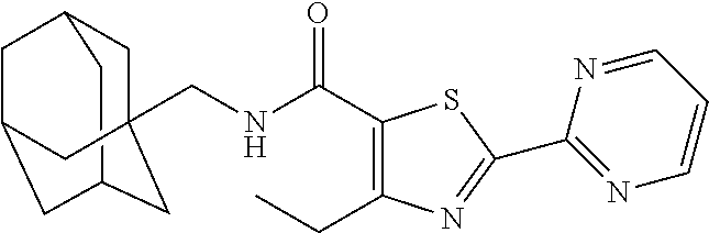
C12CC3CC(CNC(C4=C(CC)N=C(C5=NC=CC=N5)S4)=O)(C1)CC(C3)C2
